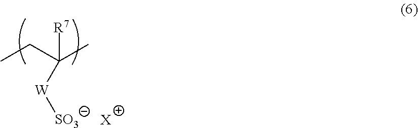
CCC(C)([R7])[W][SO3].[X]
